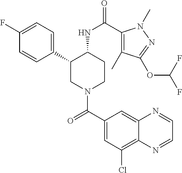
C1(F)=CC=C(C2CN(C(C3=CC(Cl)=C4C(=C3)N=CC=N4)=O)CCC2NC(=O)C2=C(C)C(OC(F)F)=NN2C)C=C1
